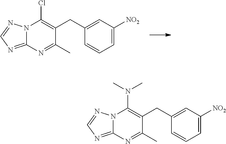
N1=C2N(N=C1)C(Cl)=C(CC1=CC([NO2])=CC=C1)C(C)=N2.C1=NN2C(=N1)N=C(C)C(CC1=CC([NO2])=CC=C1)=C2N(C)C
